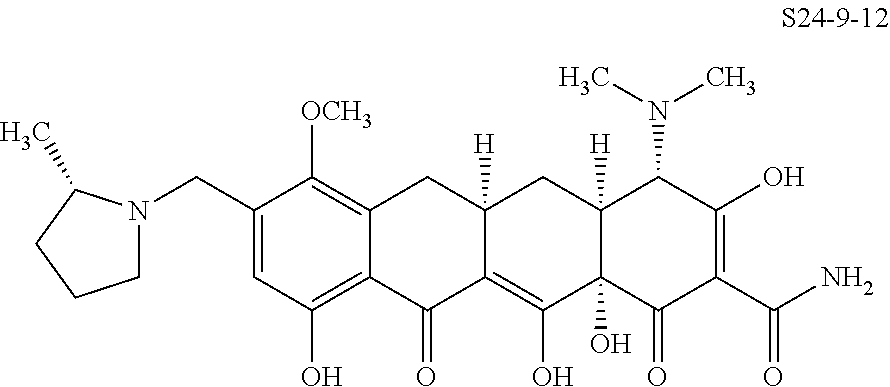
C1=C(CN2CCCC2C)C([OCH3])=C2C(=C1O)C(=O)C1=C(O)C3(O)C([H])(CC1([H])C2)C(N(C)C)C(O)=C(C(N)=O)C3=O
